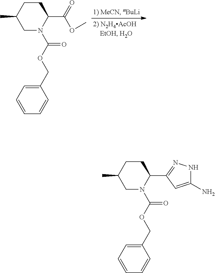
C1CC(C)CN(C(OCC2=CC=CC=C2)=O)C1C(=O)OC.C1CC(C)CN(C(OCC2=CC=CC=C2)=O)C1C1=NNC(N)=C1
